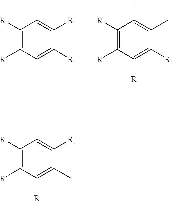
C1([R])=C([R])C([R])=C(C)C([R])=C1C.C1([R])=C([R])C(C)=C([R])C([R])=C1C.C1([R])=C([R])C([R])=C([R])C(C)=C1C
